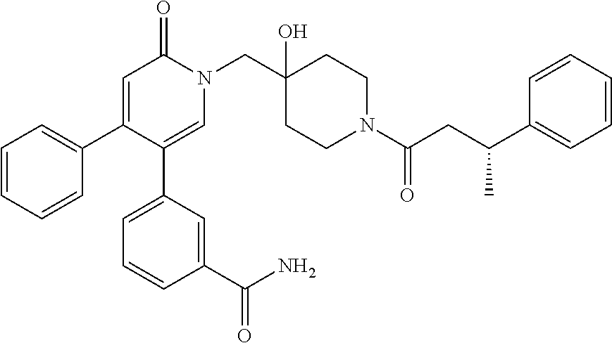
N1(CC2(O)CCN(C(=O)CC(C3=CC=CC=C3)C)CC2)C(=O)C=C(C2=CC=CC=C2)C(C2=CC=CC(C(N)=O)=C2)=C1
